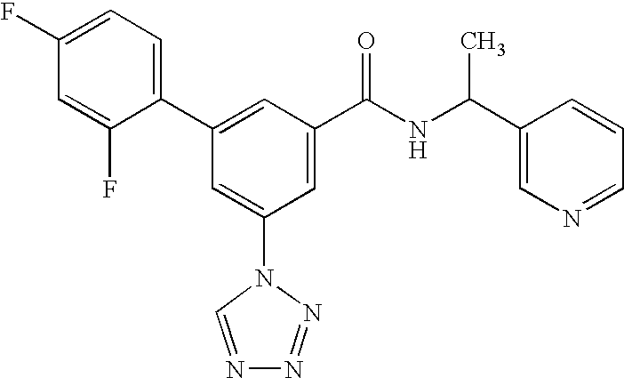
C1(C2=CC(C(NC(C3=CN=CC=C3)C)=O)=CC(N3C=NN=N3)=C2)=CC=C(F)C=C1F
